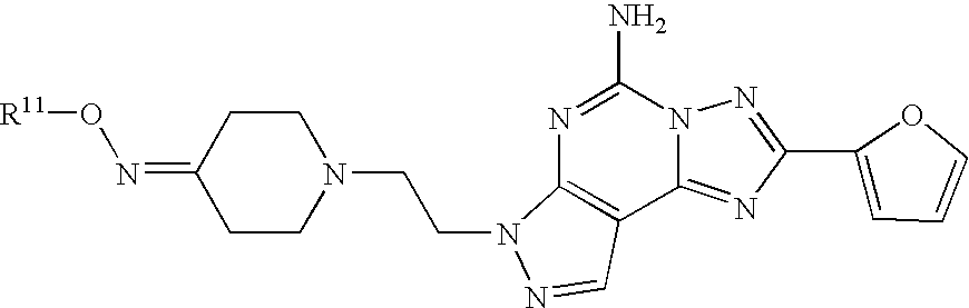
N1=C(N)N2C(=NC(C3=CC=CO3)=N2)C2=C1N(CCN1CCC(=NO[R11])CC1)N=C2
